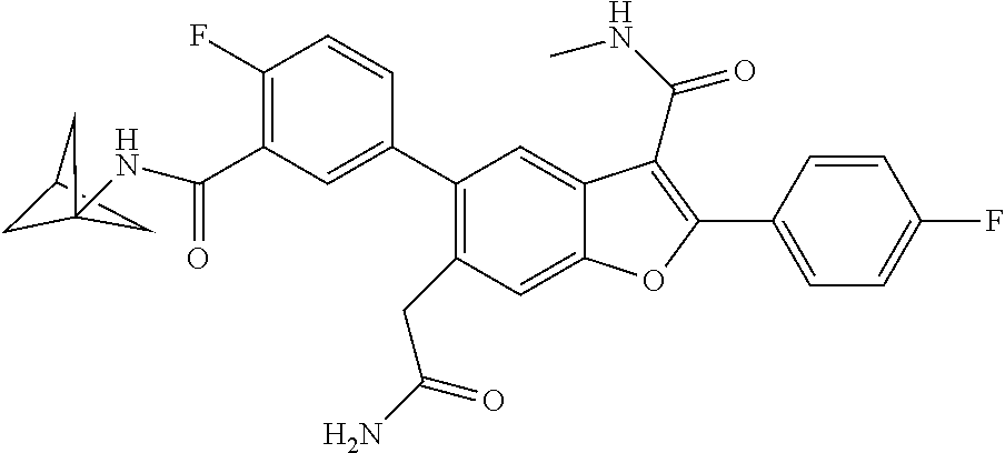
C1=C(C2=C(C(NC)=O)C3=CC(C4=CC(C(=O)NC56CC(C5)C6)=C(F)C=C4)=C(CC(N)=O)C=C3O2)C=CC(F)=C1
